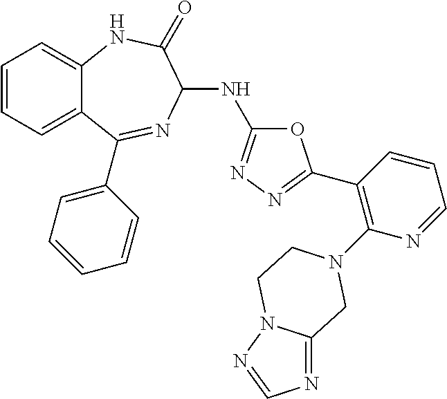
C1(C2=NN=C(NC3N=C(C4=CC=CC=C4)C4=CC=CC=C4NC3=O)O2)=C(N2CC3=NC=NN3CC2)N=CC=C1
